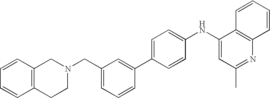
C1(NC2=CC(C)=NC3=C2C=CC=C3)=CC=C(C2=CC(CN3CC4=C(CC3)C=CC=C4)=CC=C2)C=C1
